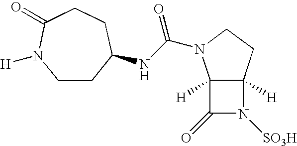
C1CC(NC(N2C3([H])C([H])(CC2)N([SO3H])C3=O)=O)CCC(=O)N1[H]
